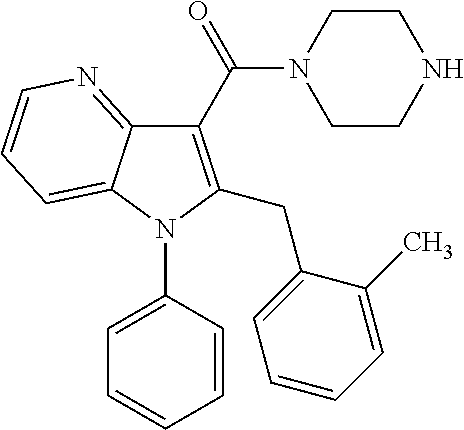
C1(C(N2CCNCC2)=O)=C(CC2=CC=CC=C2C)N(C2=CC=CC=C2)C2=CC=CN=C12
